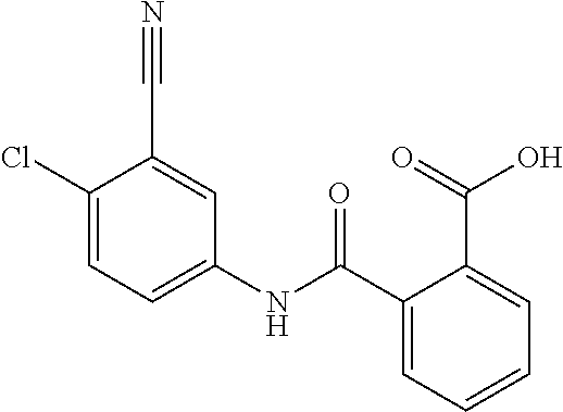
C1=C(Cl)C(C#N)=CC(NC(C2=CC=CC=C2C(=O)O)=O)=C1
